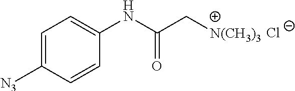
C1=C([N3])C=CC(NC(C[N(CH3)3])=O)=C1.[Cl-]
